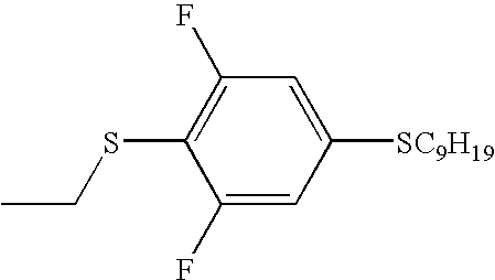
C1(F)=CC([SC9H19])=CC(F)=C1SCC
